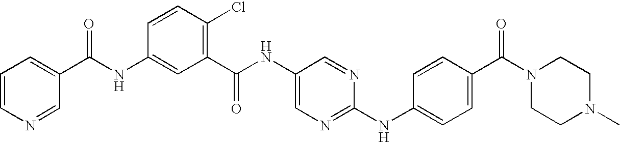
C1(C(NC2=CC(C(NC3=CN=C(NC4=CC=C(C(N5CCN(C)CC5)=O)C=C4)N=C3)=O)=C(Cl)C=C2)=O)=CC=CN=C1
